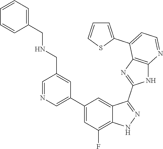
C1=NC=C(C2=CC(F)=C3C(=C2)C(C2=NC4=C(N2)N=CC=C4C2=CC=CS2)=NN3)C=C1CNCC1=CC=CC=C1
